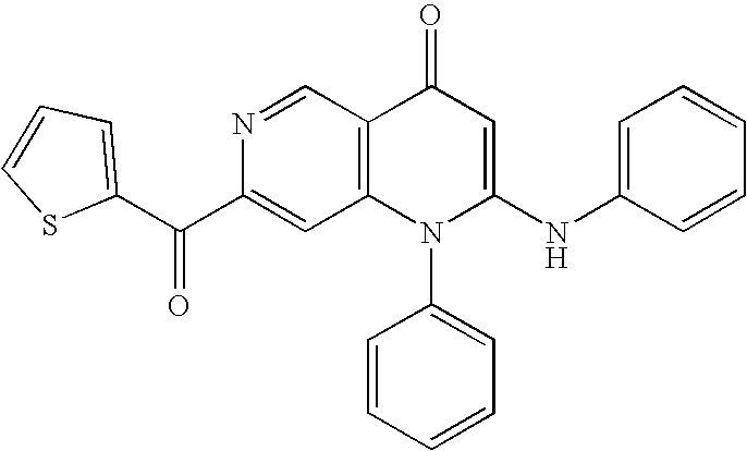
C1(C(=O)C2=CC=CS2)=CC2=C(C=N1)C(=O)C=C(NC1=CC=CC=C1)N2C1=CC=CC=C1
